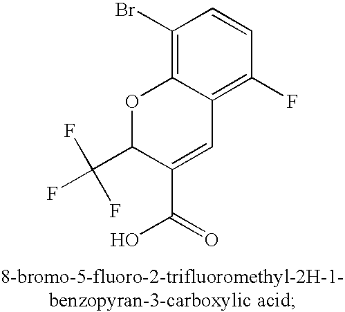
C1(Br)=C2C(=C(F)C=C1)C=C(C(O)=O)C(C(F)(F)F)O2
